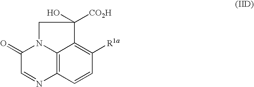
C1(=O)C=NC2=C3N1CC(O)([CO2H])C3=C([R1a])C=C2
